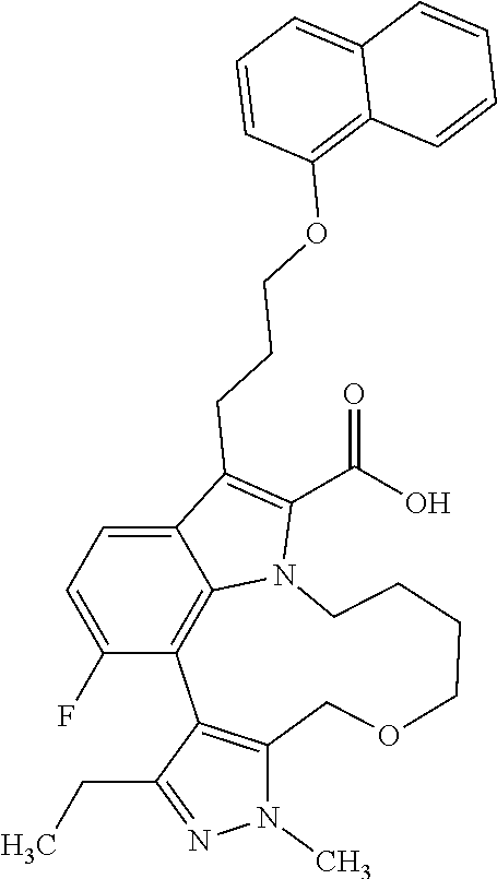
C12=CC=C(F)C3=C1N(C(C(=O)O)=C2CCCOC1=C2C(=CC=C1)C=CC=C2)CCCCOCC1=C3C(CC)=NN1C
